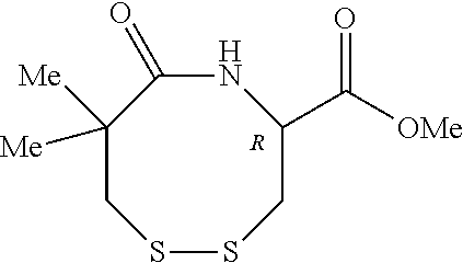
N1C(=O)C([Me])([Me])CSSCC1C(=O)[OMe].[R]
